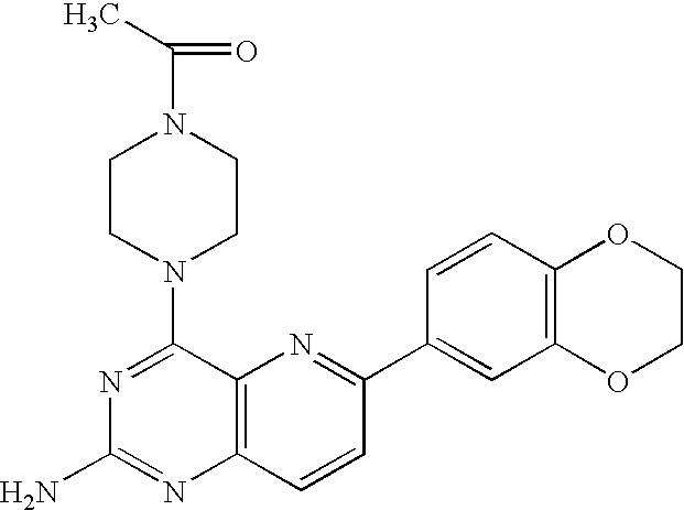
N1=C(N2CCN(C(C)=O)CC2)C2=C(N=C1N)C=CC(C1=CC3=C(C=C1)OCCO3)=N2
